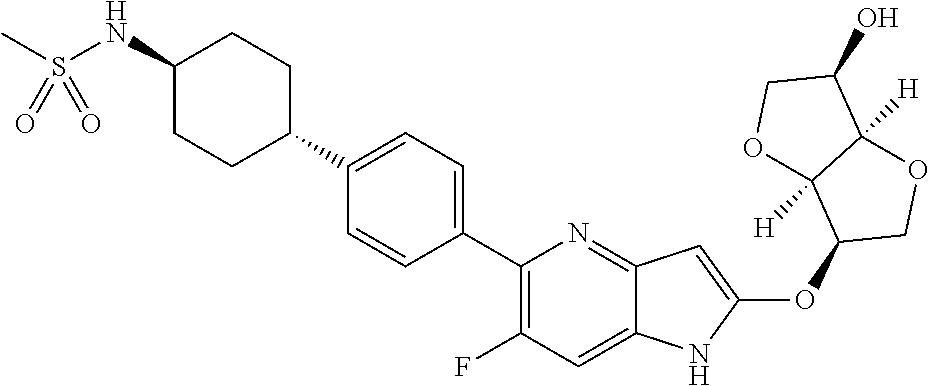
C1(C2=CC=C(C3=C(F)C=C4C(=N3)C=C(OC3COC5([H])C3([H])OCC5O)N4)C=C2)CCC(NS(C)(=O)=O)CC1
